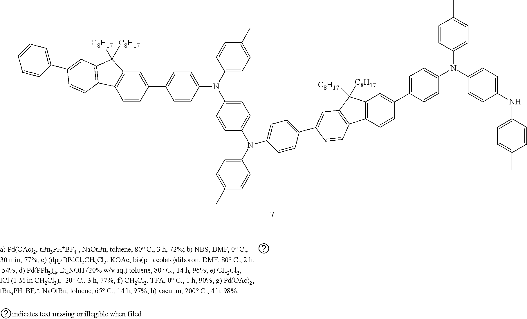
C1=CC(N(C2=CC=C(C3=CC4=C(C=C3)C3=C(C4([C8H17])[C8H17])C=C(C4=CC=C(N(C5=CC=C(C)C=C5)C5=CC=C(N(C6=CC=C(C)C=C6)C6=CC=C(C7=CC8=C(C=C7)C7=C(C8([C8H17])[C8H17])C=C(C8=CC=CC=C8)C=C7)C=C6)C=C5)C=C4)C=C3)C=C2)C2=CC=C(NC3=CC=C(C)C=C3)C=C2)=CC=C1C
